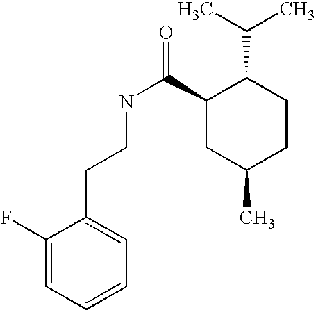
C1(F)=CC=CC=C1CCNC(=O)C1CC(C)CCC1C(C)C
